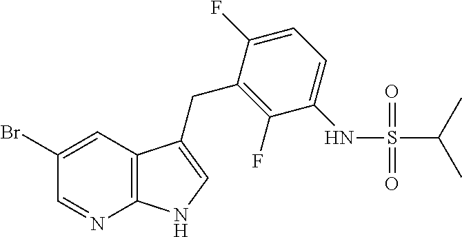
C1(Br)=CC2=C(N=C1)NC=C2CC1=C(F)C(NS(C(C)C)(=O)=O)=CC=C1F
